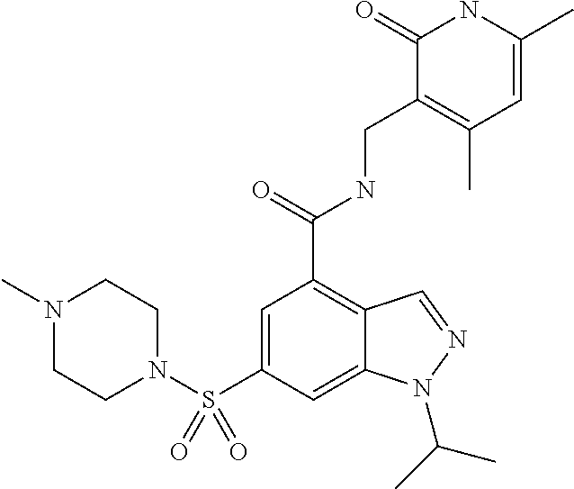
C1(S(N2CCN(C)CC2)(=O)=O)=CC(C(NCC2=C(C)C=C(C)NC2=O)=O)=C2C(=C1)N(C(C)C)N=C2
